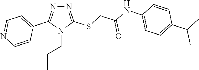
N1=C(SCC(NC2=CC=C(C(C)C)C=C2)=O)N(CCC)C(C2=CC=NC=C2)=N1
